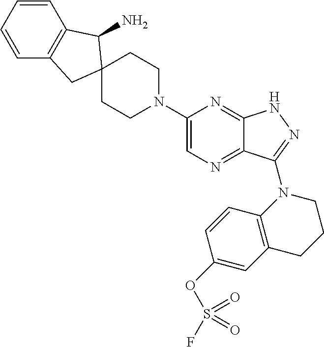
C12=NC(N3CCC4(CC3)CC3=C(C=CC=C3)C4N)=CN=C1C(N1C3=C(CCC1)C=C(OS(F)(=O)=O)C=C3)=NN2
